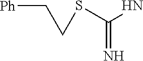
S(C(N)=N)CC[Ph]
